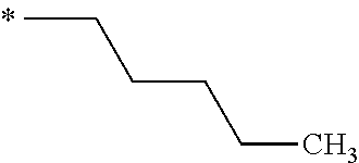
C(C)CCCC
